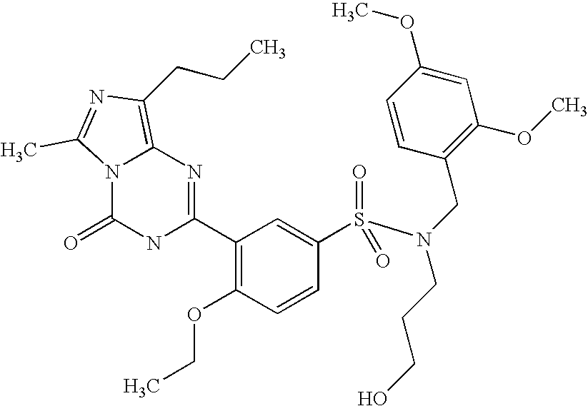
C1(C2=NC3=C(CCC)N=C(C)N3C(=O)N2)=C(OCC)C=CC(S(N(CC2=C(OC)C=C(OC)C=C2)CCCO)(=O)=O)=C1
